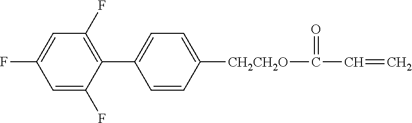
C1=C(F)C(C2=CC=C([CH2CH2O]C(C=C)=O)C=C2)=C(F)C=C1F
